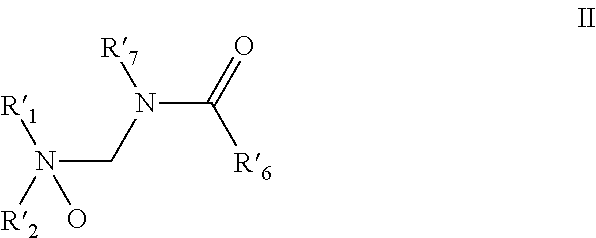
N(CN(C(=O)[R6])[R7])([R1])(O)[R2]
